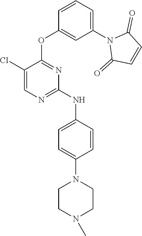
C1(N2C(=O)C=CC2=O)=CC=CC(OC2=NC(NC3=CC=C(N4CCN(C)CC4)C=C3)=NC=C2Cl)=C1
